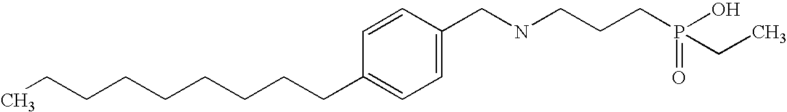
C(C1=CC=C(CNCCCP(O)(=O)CC)C=C1)CCCCCCCC
